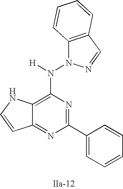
C12=NC(C3=CC=CC=C3)=NC(N([H])N3C4=C(C=N3)C=CC=C4)=C1NC=C2
